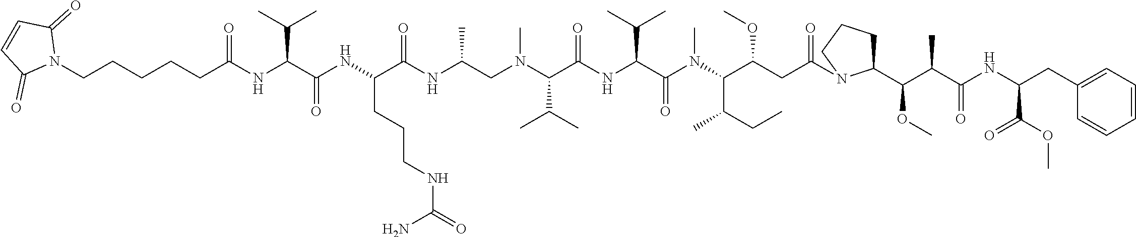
N1(CCCCCC(NC(C(NC(C(NC(CN(C(C(NC(C(N(C(C(CC(=O)N2C(C(C(C(NC(CC3=CC=CC=C3)C(OC)=O)=O)C)OC)CCC2)OC)C(CC)C)C)=O)C(C)C)=O)C(C)C)C)C)=O)CCCNC(=O)N)=O)C(C)C)=O)C(=O)C=CC1=O
